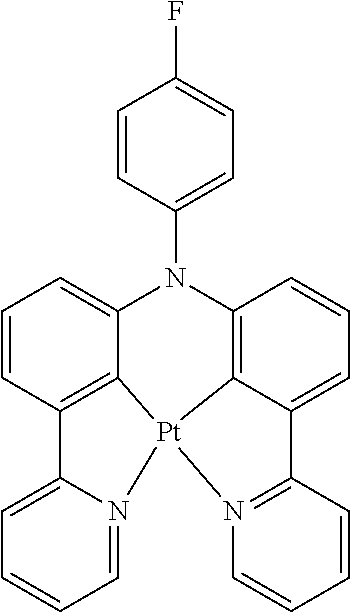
C12=CC=CC=N1[Pt]13C4=C2C=CC=C4N(C2=CC=C(F)C=C2)C2=C1C(=CC=C2)C1=N3C=CC=C1
